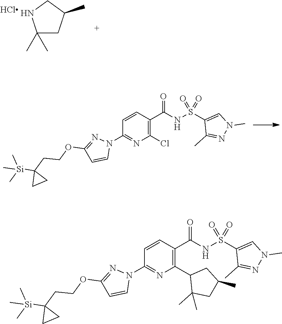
C1(C)(C)CC(C)CN1.Cl.N1(C2=NC(Cl)=C(C(NS(C3=CN(C)N=C3C)(=O)=O)=O)C=C2)N=C(OCCC2([Si](C)(C)C)CC2)C=C1.N1(C2=NC(C3C(C)(C)CC(C)C3)=C(C(NS(C3=CN(C)N=C3C)(=O)=O)=O)C=C2)N=C(OCCC2([Si](C)(C)C)CC2)C=C1
